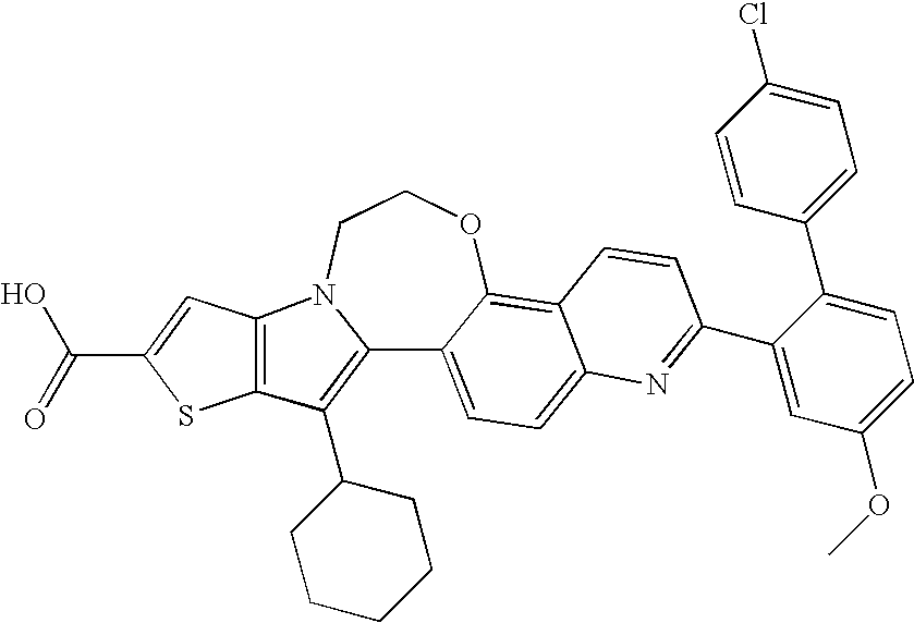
C12=C(C3CCCCC3)C3=C(N1CCOC1=C4C(=CC=C21)N=C(C1=CC(OC)=CC=C1C1=CC=C(Cl)C=C1)C=C4)C=C(C(O)=O)S3
